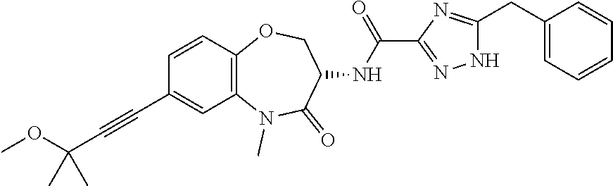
C1=CC2=C(C=C1C#CC(OC)(C)C)N(C)C(=O)C(NC(=O)C1=NNC(CC3=CC=CC=C3)=N1)CO2
